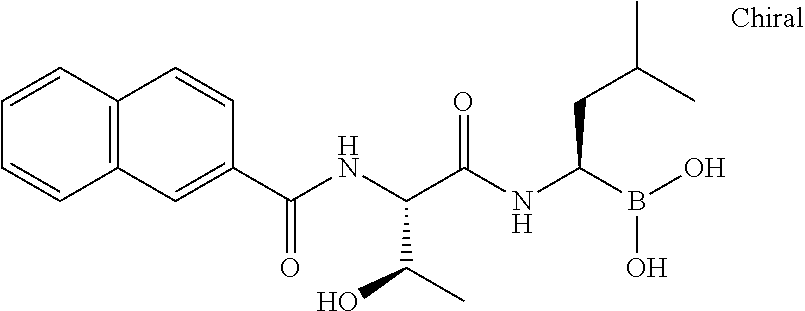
C1(C(NC(C(NC(B(O)O)CC(C)C)=O)C(C)O)=O)=CC2=C(C=C1)C=CC=C2
